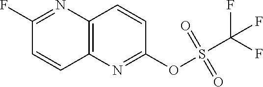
C12=C(N=C(OS(C(F)(F)F)(=O)=O)C=C1)C=CC(F)=N2
